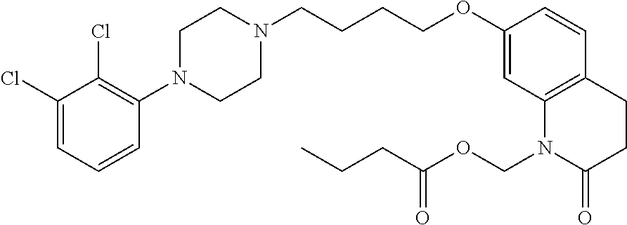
C1(Cl)=CC=CC(N2CCN(CCCCOC3=CC4=C(C=C3)CCC(=O)N4COC(CCC)=O)CC2)=C1Cl
